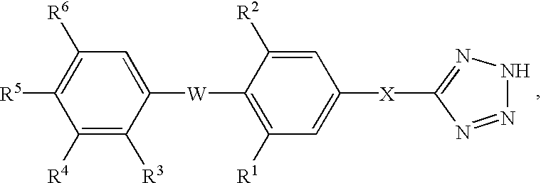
C1([R4])=C([R3])C([W]C2=C([R1])C=C([X]C3=NNN=N3)C=C2[R2])=CC([R6])=C1[R5]
